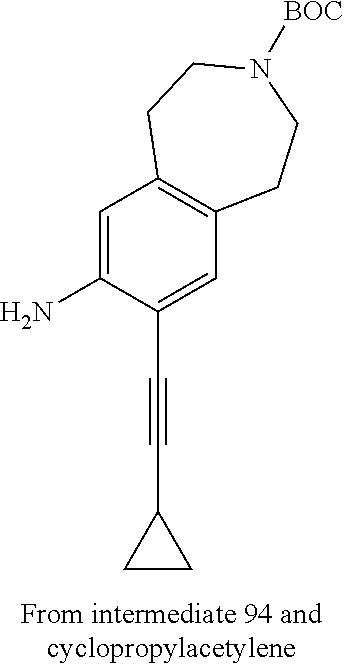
C1=C(N)C(C#CC2CC2)=CC2=C1CCN([BOC])CC2
